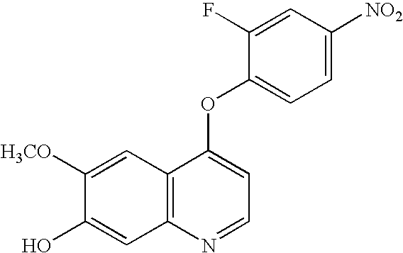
C1=C([NO2])C=C(F)C(OC2=CC=NC3=C2C=C([H3CO])C(O)=C3)=C1
